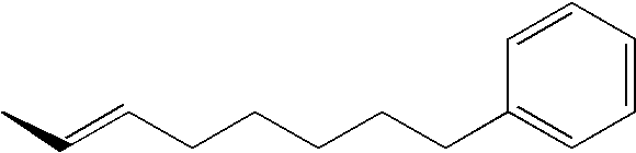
C1=CC(CCCCCC=CC)=CC=C1
